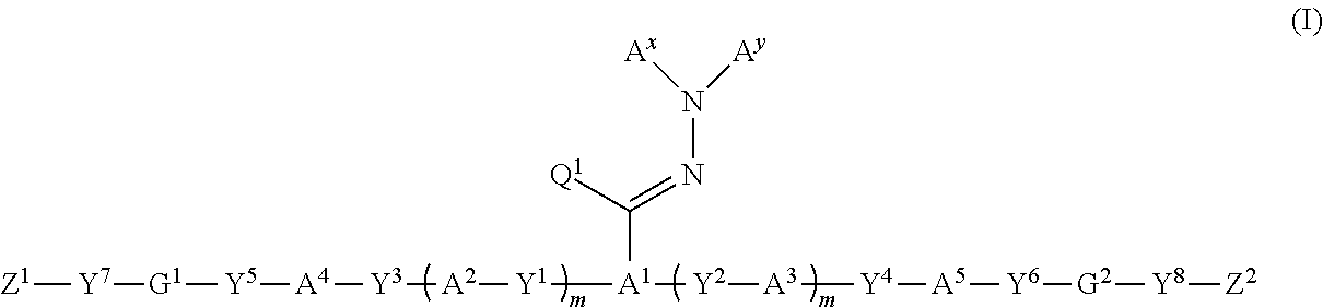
[Z1][Y7][G1][Y5][A4][Y3][A2][Y1][A1](C(=NN([Ax])[Ay])[Q1])[Y2][A3][Y4][A5][Y6][G2][Y8][Z2]
